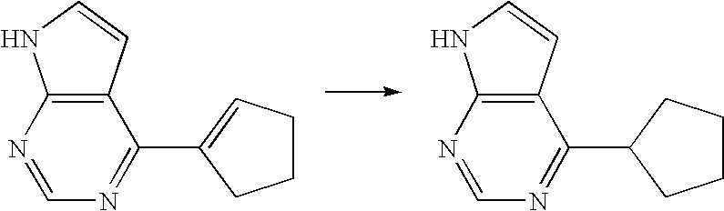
N1=CN=C(C2=CCCC2)C2=C1NC=C2.N1=CN=C(C2CCCC2)C2=C1NC=C2
